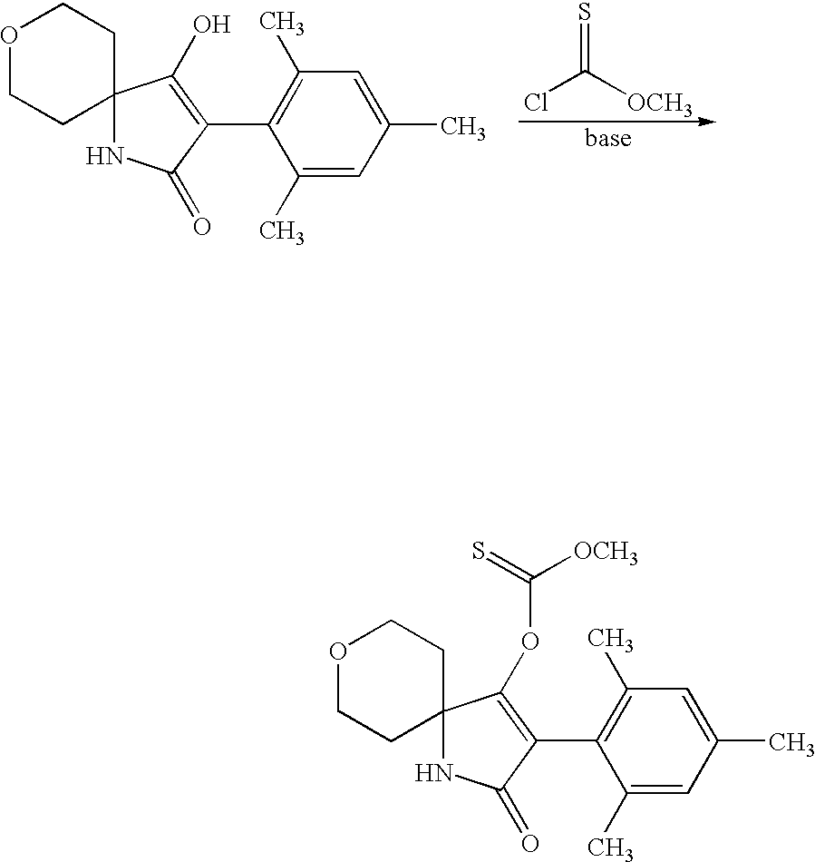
O1CCC2(CC1)NC(=O)C(C1=C(C)C=C(C)C=C1C)=C2OC([OCH3])=S.O1CCC2(CC1)NC(=O)C(C1=C(C)C=C(C)C=C1C)=C2O.ClC([OCH3])=S
